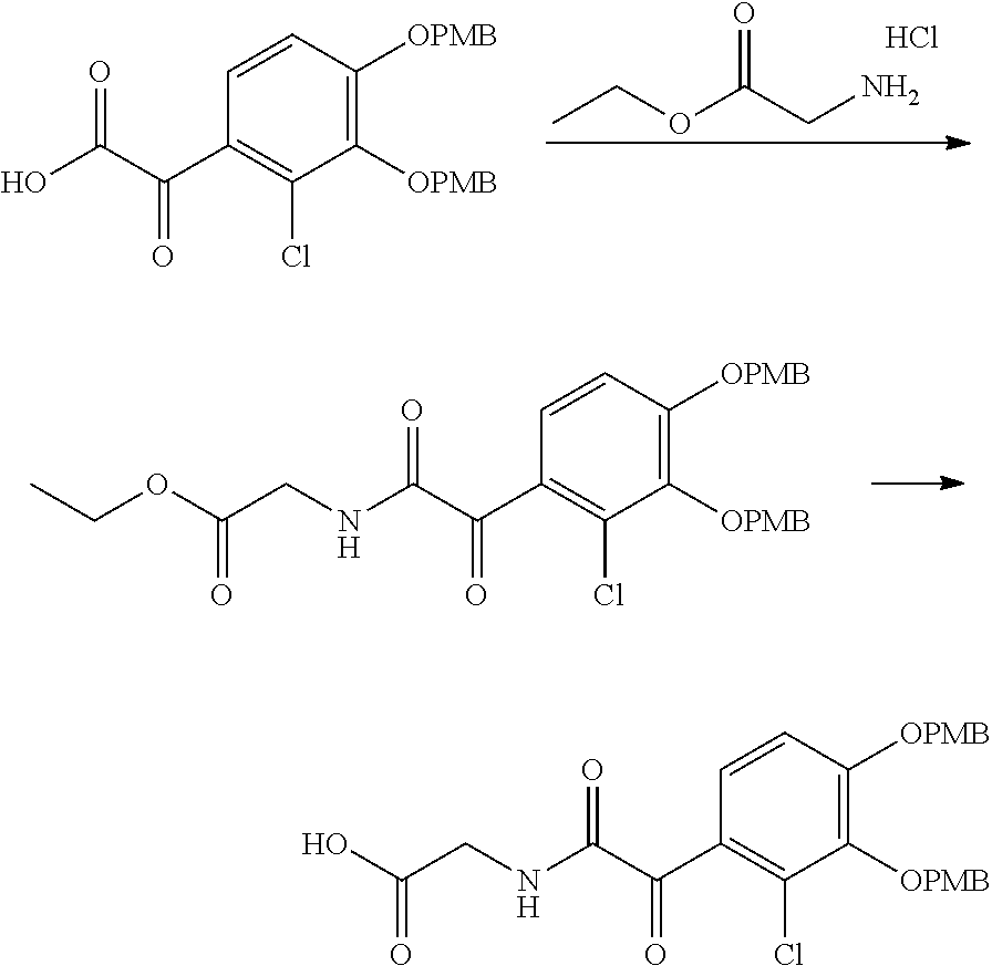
C1([OPMB])=C([OPMB])C=CC(C(C(O)=O)=O)=C1Cl.CCOC(CN)=O.Cl.C1([OPMB])=C([OPMB])C=CC(C(C(NCC(OCC)=O)=O)=O)=C1Cl.C1([OPMB])=C([OPMB])C=CC(C(C(NCC(O)=O)=O)=O)=C1Cl
